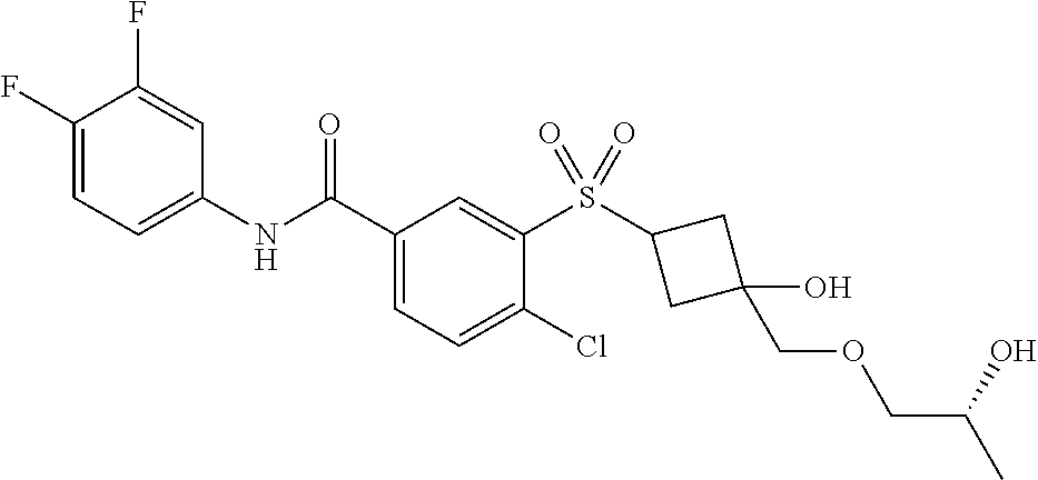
C1(F)=CC=C(NC(C2=CC=C(Cl)C(S(=O)(=O)C3CC(O)(COCC(C)O)C3)=C2)=O)C=C1F
